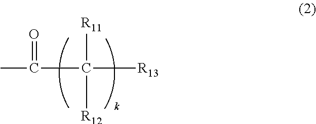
C([R11])([R12])([R13])C(C)=O
